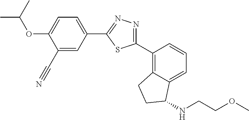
C1(C#N)=CC(C2=NN=C(C3=C4C(=CC=C3)C(NCCOC)CC4)S2)=CC=C1OC(C)C
